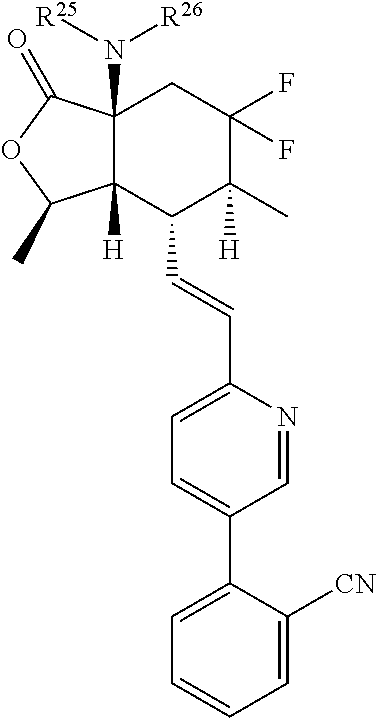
C12(N([R25])[R26])C([H])(C(C=CC3=CC=C(C4=CC=CC=C4[CN])C=N3)C(C)([H])C(F)(F)C1)C(C)OC2=O
